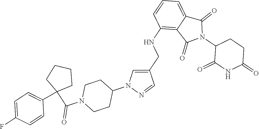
C1(NCC2=CN(C3CCN(C(C4(C5=CC=C(F)C=C5)CCCC4)=O)CC3)N=C2)=C2C(=CC=C1)C(=O)N(C1C(=O)NC(=O)CC1)C2=O
